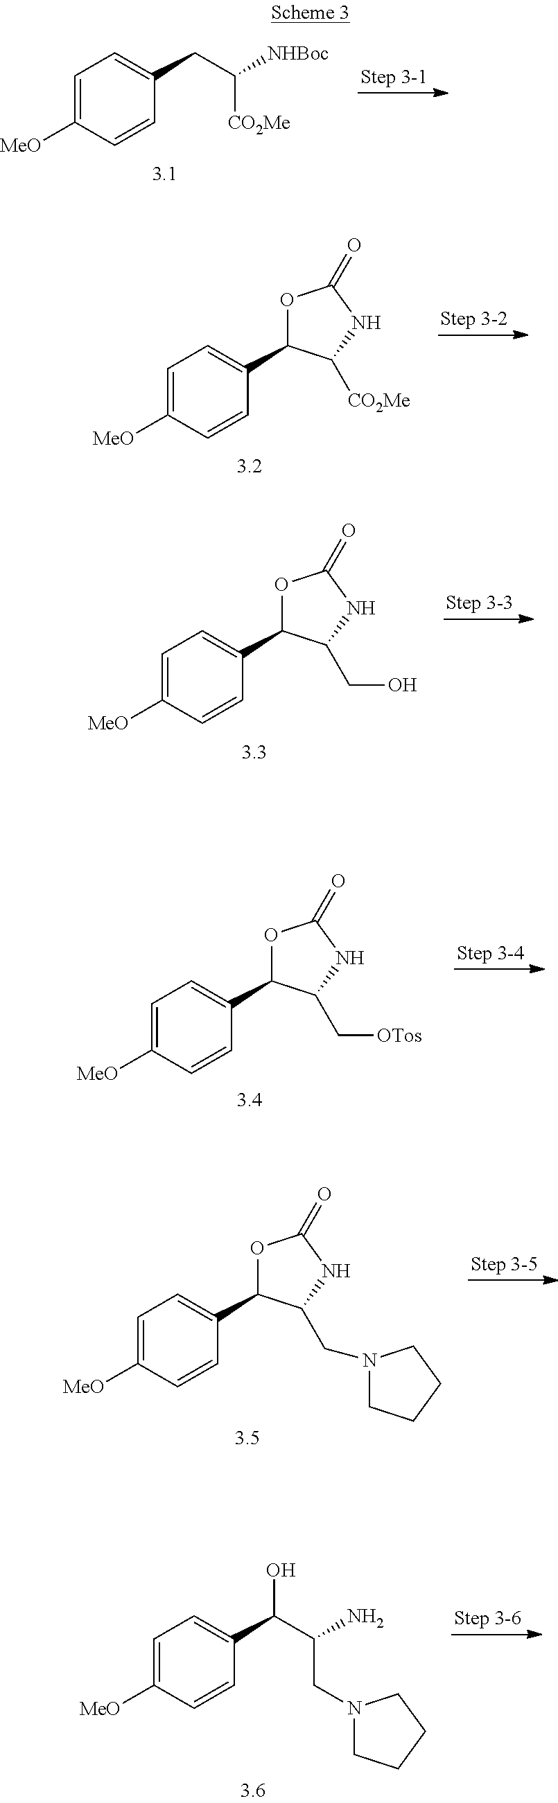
C1=C([MeO])C=CC(CC([NHBoc])[CO2Me])=C1.C1=C([MeO])C=CC(C2OC(=O)NC2[CO2Me])=C1.C1=C([MeO])C=CC(C2OC(=O)NC2CO)=C1.C1=C([MeO])C=CC(C2OC(=O)NC2C[OTos])=C1.C1=C([MeO])C=CC(C2OC(=O)NC2CN2CCCC2)=C1.C1=C([MeO])C=CC(C(O)C(CN2CCCC2)N)=C1
